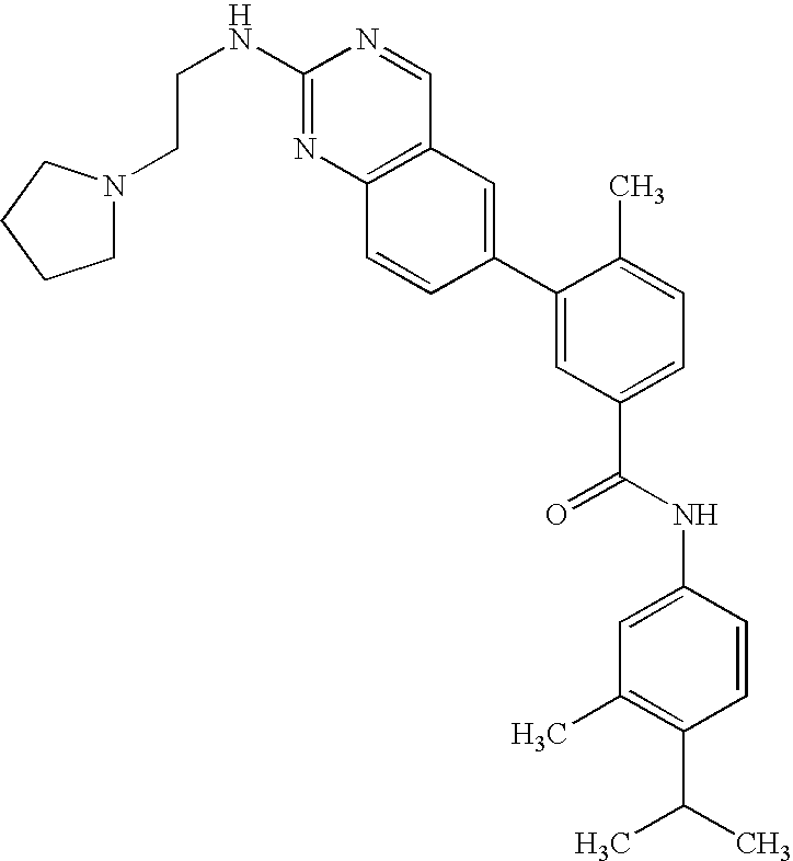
C(NC1=NC2=C(C=N1)C=C(C1=CC(C(NC3=CC(C)=C(C(C)C)C=C3)=O)=CC=C1C)C=C2)CN1CCCC1
